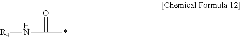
[R4]NC(*)=O
